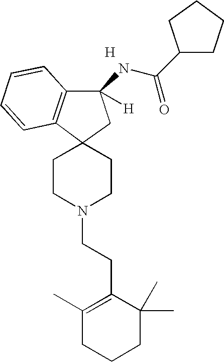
[H].C12(CCN(CCC3=C(C)CCCC3(C)C)CC1)C1=C(C(NC(C3CCCC3)=O)([H])C2)C=CC=C1
